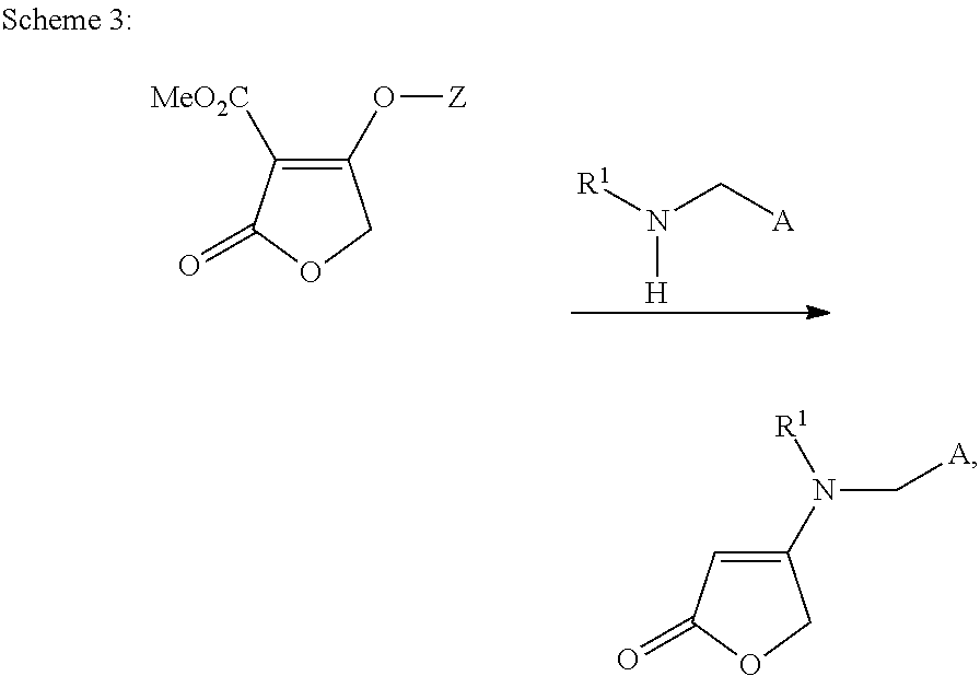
C1(O[Z])=C([MeO2C])C(=O)OC1.[R1]N(C[A])[H].C1(N(C[A])[R1])=CC(=O)OC1
